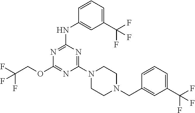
FC(COC1=NC(N2CCN(CC3=CC(C(F)(F)F)=CC=C3)CC2)=NC(NC2=CC(C(F)(F)F)=CC=C2)=N1)(F)F
